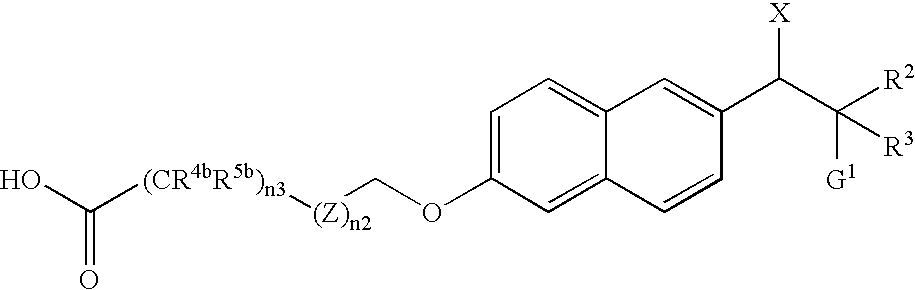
OC([(CR4bR5b)n3][(Z)n2]COC1=CC=C2C(=C1)C=CC(C(C([R2])([G1])[R3])[X])=C2)=O
